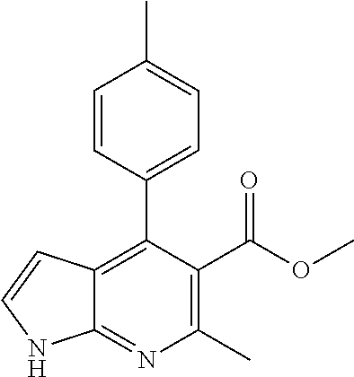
C1=CC(C2=C3C(=NC(C)=C2C(OC)=O)NC=C3)=CC=C1C
